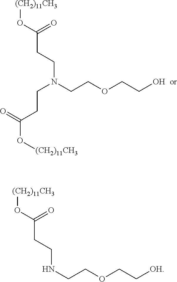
[(CH2)11CH3]OC(CCN(CCOCCO)CCC(O[(CH2)11CH3])=O)=O.[(CH2)11CH3]OC(CCNCCOCC[OH])=O
